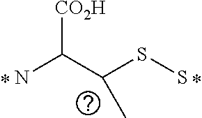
[CO2H]C(C(SS)C)N
